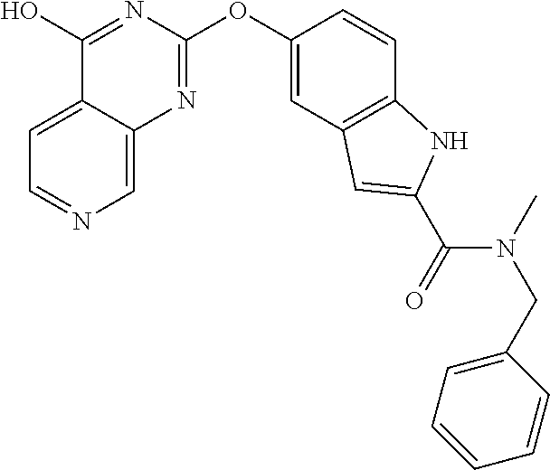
C1=C2C(=CN=C1)N=C(OC1=CC3=C(C=C1)NC(C(N(C)CC1=CC=CC=C1)=O)=C3)N=C2O
